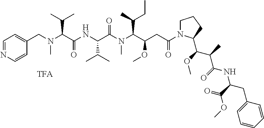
C1=NC=CC(CN(C(C(NC(C(N(C(C(CC(=O)N2CCCC2C(OC)C(C)C(=O)NC(CC2=CC=CC=C2)C(=O)OC)OC)C(C)CC)C)=O)C(C)C)=O)C(C)C)C)=C1.[TFA]
